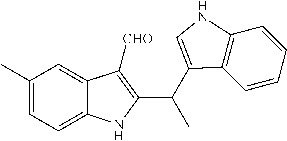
C1(C)=CC=C2C(=C1)C([CHO])=C(C(C1=CNC3=C1C=CC=C3)C)N2
